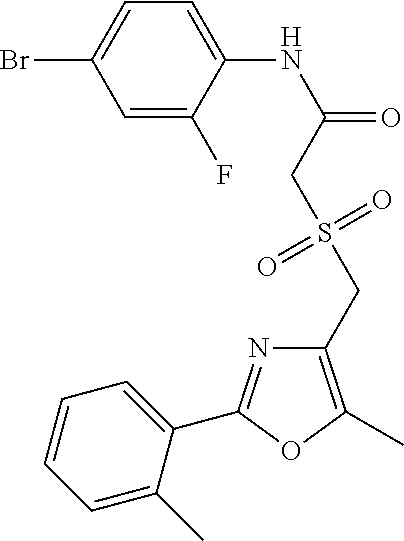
C1=C(F)C(NC(=O)CS(CC2=C(C)OC(C3=CC=CC=C3C)=N2)(=O)=O)=CC=C1Br
